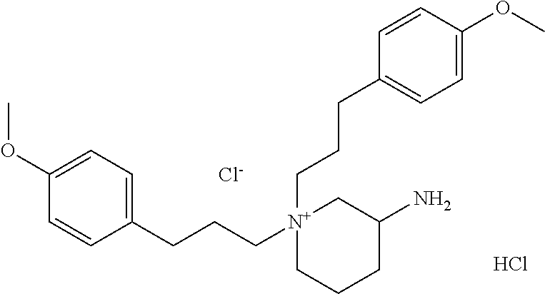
C1(CCC[N+]2(CCCC3=CC=C(OC)C=C3)CCCC(N)C2)=CC=C(OC)C=C1.[Cl-].Cl
